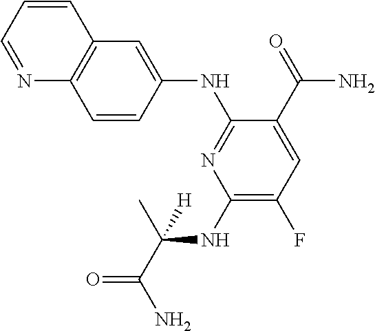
C1(NC(C)(C(=O)N)[H])=C(F)C=C(C(=O)N)C(NC2=CC3=C(C=C2)N=CC=C3)=N1
